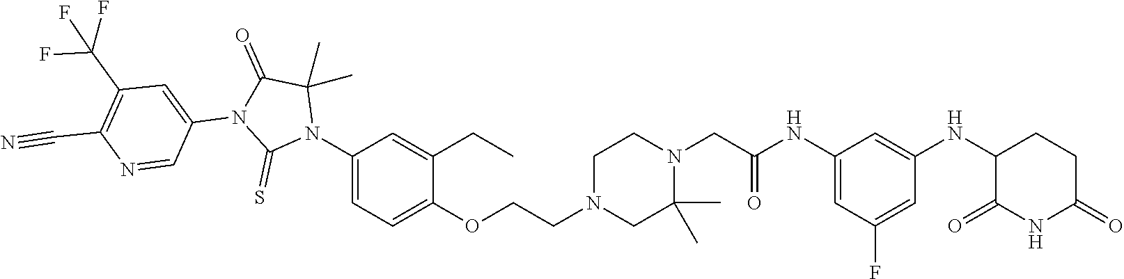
C1(N2C(C)(C)C(=O)N(C3=CC(C(F)(F)F)=C(C#N)N=C3)C2=S)=CC=C(OCCN2CCN(CC(=O)NC3=CC(F)=CC(NC4C(=O)NC(=O)CC4)=C3)C(C)(C)C2)C(CC)=C1
